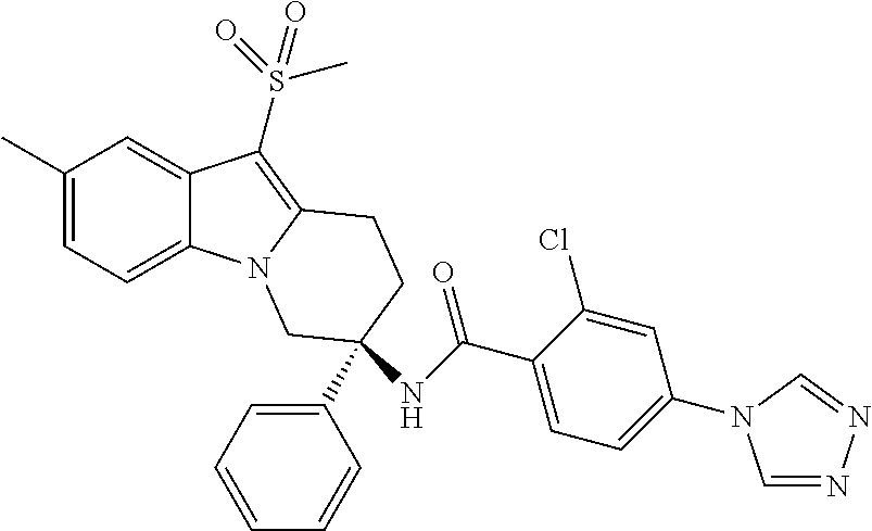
C1(C)=CC=C2C(=C1)C(S(C)(=O)=O)=C1N2CC(C2=CC=CC=C2)(NC(=O)C2=CC=C(N3C=NN=C3)C=C2Cl)CC1
